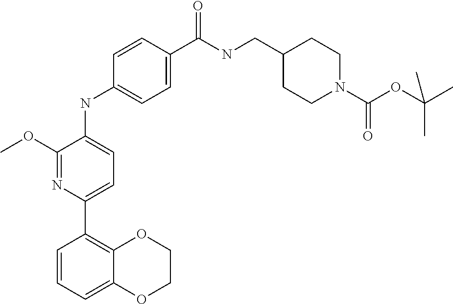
C1=CC=C2C(=C1C1=CC=C(NC3=CC=C(C(NCC4CCN(C(OC(C)(C)C)=O)CC4)=O)C=C3)C(OC)=N1)OCCO2
